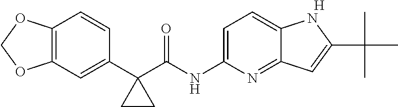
[H].C1=C(NC(C2(C3=CC4=C(C=C3)OCO4)CC2)=O)N=C2C(=C1)NC(C(C)(C)C)=C2
